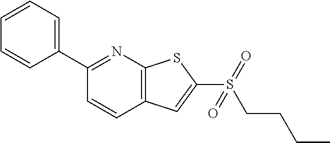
C1(C2=CC=CC=C2)=NC2=C(C=C1)C=C(S(=O)(CCCC)=O)S2
